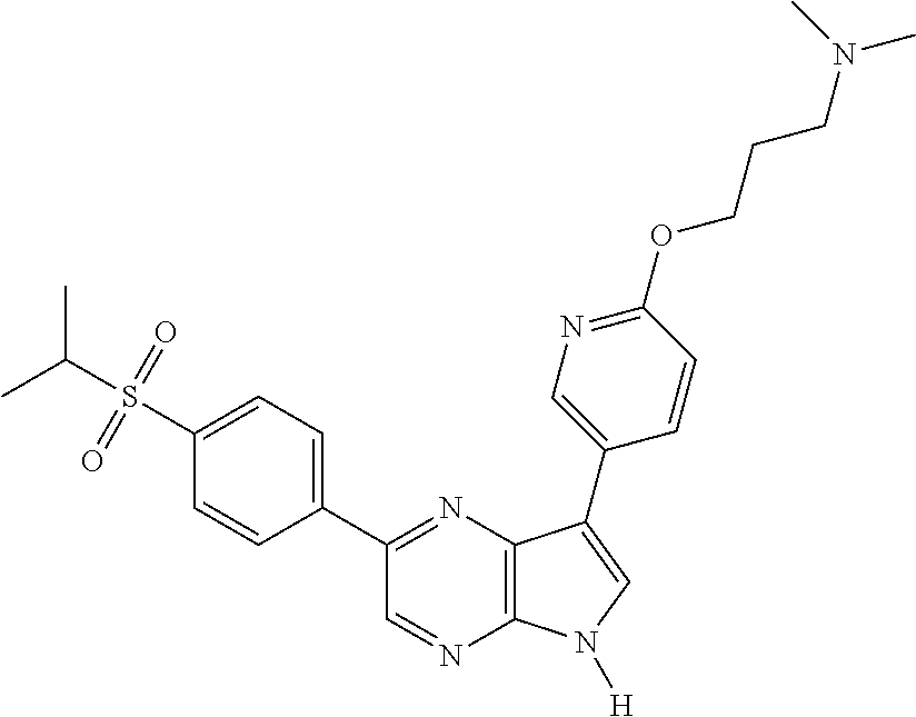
CC(S(=O)(=O)C1=CC=C(C2=NC3=C(N=C2)N([H])C=C3C2=CN=C(OCCCN(C)C)C=C2)C=C1)C
